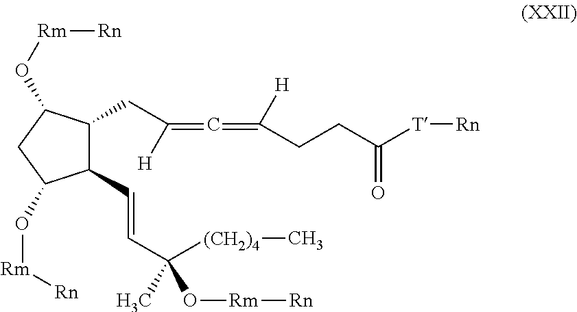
C1(C=CC([(CH2)4]C)(C)O[Rm][Rn])C(CC(=C=C(CCC(=O)[T][Rn])[H])[H])C(O[Rm][Rn])CC1O[Rm][Rn]
